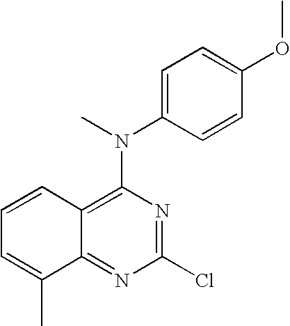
C12=C(N(C)C3=CC=C(OC)C=C3)N=C(Cl)N=C1C(C)=CC=C2
